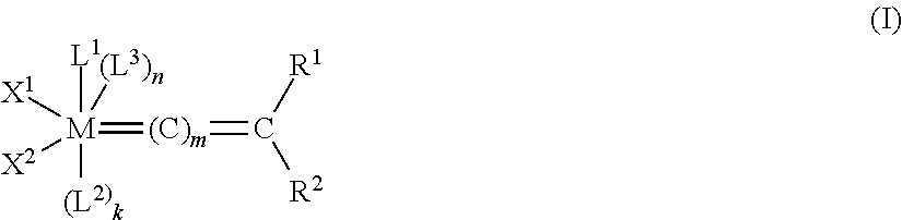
[M]([L1])(=[(C)m]=C([R1])[R2])([X1])([X2])([(L2)k])[(L3)n]
